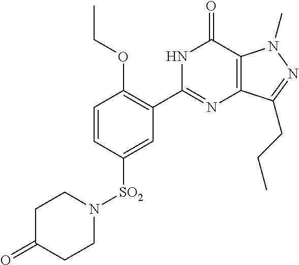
[SO2](C1=CC(C2=NC3=C(C(=O)N2)N(C)N=C3CCC)=C(OCC)C=C1)N1CCC(=O)CC1
